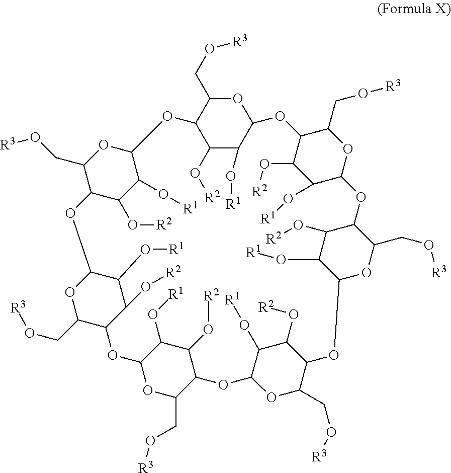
C12C(O[R2])C(O[R1])C(OC1CO[R3])OC1C(O[R2])C(O[R1])C(OC1CO[R3])OC1C(O[R2])C(O[R1])C(OC1CO[R3])OC1C(CO[R3])OC(C(O[R1])C1O[R2])OC1C(O[R2])C(O[R1])C(OC1CO[R3])OC1C(CO[R3])OC(OC3C(CO[R3])OC(O2)C(O[R1])C3O[R2])C(O[R1])C1O[R2]
